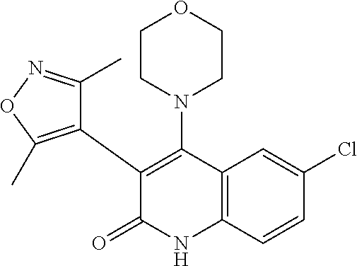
C1(Cl)=CC2=C(C=C1)NC(=O)C(C1=C(C)ON=C1C)=C2N1CCOCC1
